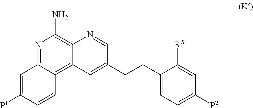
C1=C([RB])C(CCC2=CC3=C4C(=NC(N)=C3N=C2)C=C([P1])C=C4)=CC=C1[P2]
